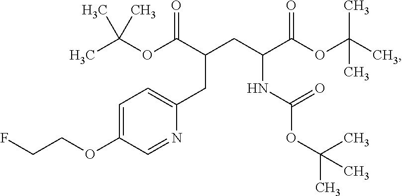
CC(OC(C(CC(C(OC(C)(C)C)=O)NC(OC(C)(C)C)=O)CC1=CC=C(OCCF)C=N1)=O)(C)C
